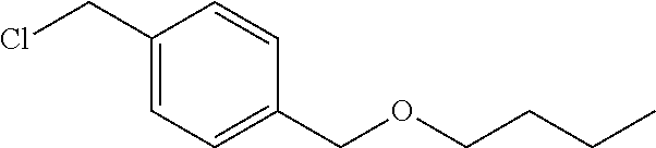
C1(CCl)=CC=C(COCCCC)C=C1
